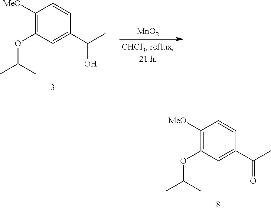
C1([MeO])=C(OC(C)C)C=C(C(C)=O)C=C1.C1([MeO])=C(OC(C)C)C=C(C(C)O)C=C1.[MnO2]
